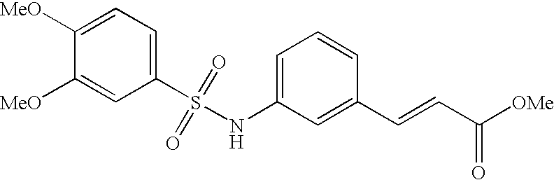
C1([MeO])=CC=C(S(NC2=CC=CC(C=CC([OMe])=O)=C2)(=O)=O)C=C1[MeO]
